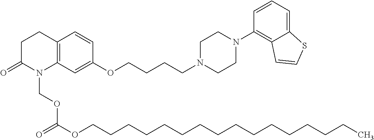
C12=C(CCC(=O)N1COC(OCCCCCCCCCCCCCCCC)=O)C=CC(OCCCCN1CCN(C3=C4C(=CC=C3)SC=C4)CC1)=C2
